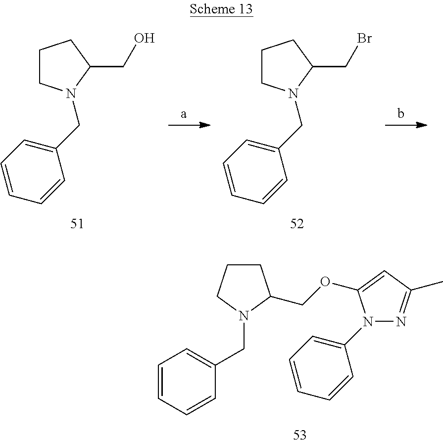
C1=CC=CC(CN2C(COC3=CC(C)=NN3C3=CC=CC=C3)CCC2)=C1.C1CN(CC2=CC=CC=C2)C(CO)C1.C1CN(CC2=CC=CC=C2)C(CBr)C1
